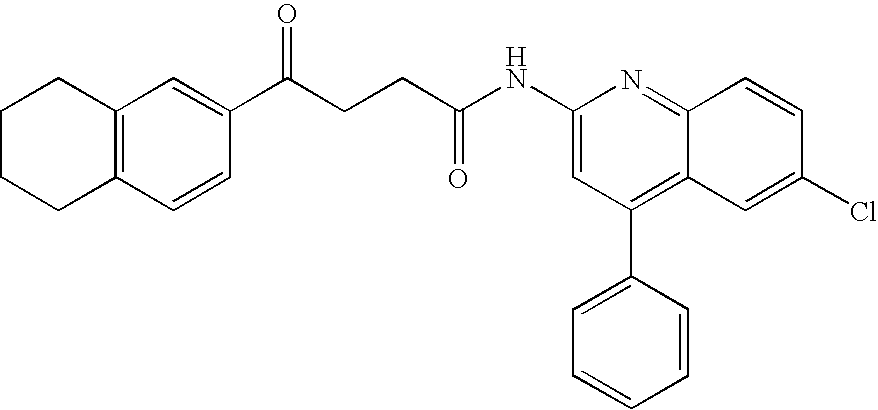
C1=CC2=C(C=C1C(CCC(=O)NC1=CC(C3=CC=CC=C3)=C3C(=N1)C=CC(Cl)=C3)=O)CCCC2
